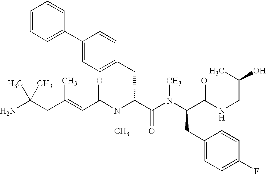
NC(CC(=CC(N(C(C(N(C(CC1=CC=C(F)C=C1)C(NCC(O)C)=O)C)=O)CC1=CC=C(C2=CC=CC=C2)C=C1)C)=O)C)(C)C
